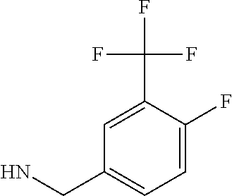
C1=C(F)C(C(F)(F)F)=CC(CN)=C1
